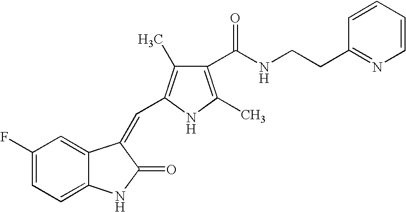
C1(F)=CC=C2C(=C1)C(=CC1=C(C)C(C(NCCC3=NC=CC=C3)=O)=C(C)N1)C(=O)N2
